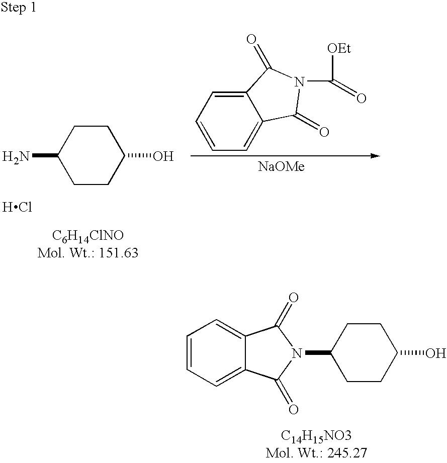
C1CC(O)CCC1N1C(=O)C2=CC=CC=C2C1=O.C1CC(O)CCC1N.[HCl].C12=CC=CC=C1C(=O)N(C(=O)[OEt])C2=O.[NaOMe]
